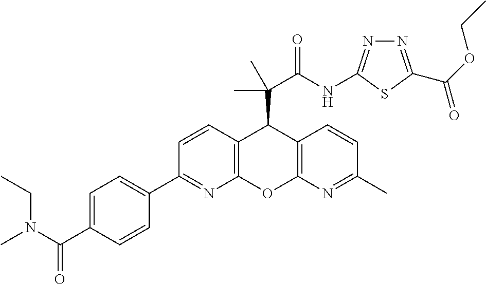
C1(C2=NC3=C(C=C2)C(C(C(NC2=NN=C(C(OCC)=O)S2)=O)(C)C)C2=C(O3)N=C(C)C=C2)=CC=C(C(N(C)CC)=O)C=C1
